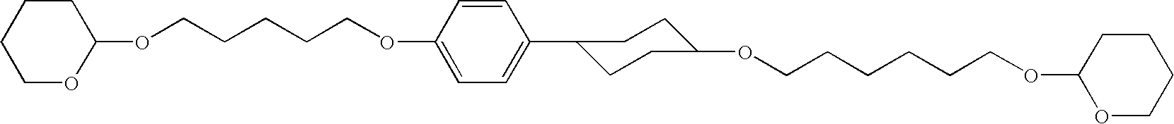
O(CCCCCOC1=CC=C(C2CCC(OCCCCCCOC3OCCCC3)CC2)C=C1)C1CCCCO1
